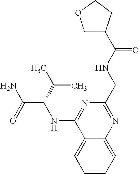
C1=C2C(=CC=C1)N=C(CNC(C1CCOC1)=O)N=C2NC(C(N)=O)C(C)C
